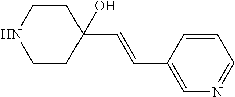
C1CC(C=CC2=CN=CC=C2)(O)CCN1
